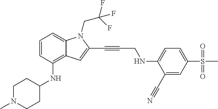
C1=CC(NC2CCN(C)CC2)=C2C(=C1)N(CC(F)(F)F)C(C#CCNC1=CC=C(S(C)(=O)=O)C=C1C#N)=C2
